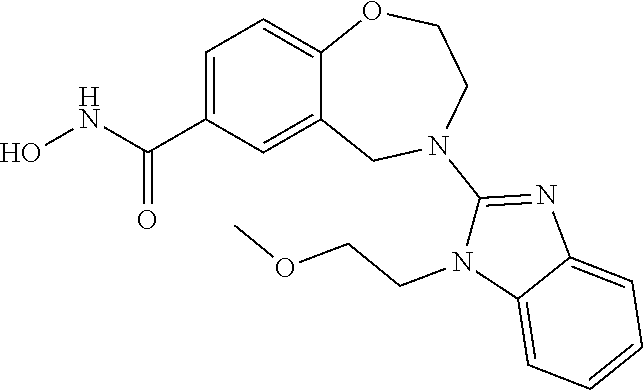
C1=C(C(NO)=O)C=C2C(=C1)OCCN(C1=NC3=CC=CC=C3N1CCOC)C2
